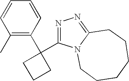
C1(C)=C(C2(C3=NN=C4N3CCCCCC4)CCC2)C=CC=C1
